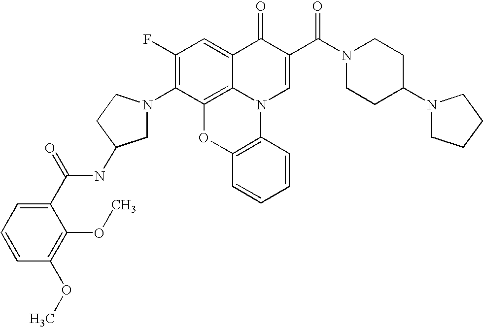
C1(F)=C(N2CC(NC(C3=CC=CC(OC)=C3OC)=O)CC2)C2=C3C(=C1)C(=O)C(C(N1CCC(N4CCCC4)CC1)=O)=CN3C1=C(O2)C=CC=C1
